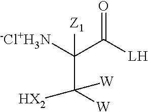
[-Cl+H3N]C(C([LH])=O)(C([W])([W])[HX2])[Z1]
